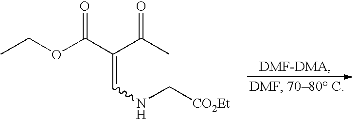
CCOC(C(C(C)=O)=CNC[CO2Et])=O
